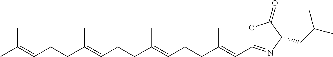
O1C(C=C(CCC=C(CCC=C(CCC=C(C)C)C)C)C)=NC(CC(C)C)C1=O
